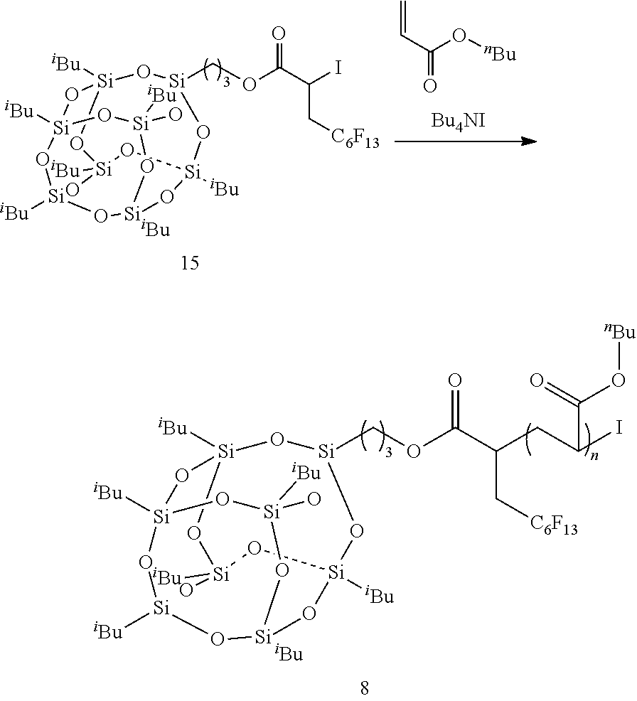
[Si]1(COC(C(CC(I)C(=O)O[nBu])C[C6F13])=O)O[Si]2([iBu])O[Si]3([iBu])O[Si]([iBu])O[Si](O[Si]([iBu])(O1)O[Si](O)([iBu])O2)O[Si](O)([iBu])O3.[Si]1(COC(C(I)C[C6F13])=O)O[Si]2([iBu])O[Si]3([iBu])O[Si]([iBu])O[Si](O[Si]([iBu])(O1)O[Si](O)([iBu])O2)O[Si](O)([iBu])O3.C(C(O[nBu])=O)=C
